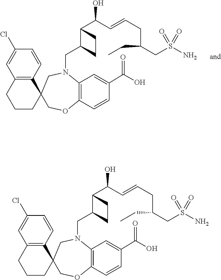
C12(COC3=C(N(CC4C(C(O)C=CCC(CC)CS(N)(=O)=O)CC4)C1)C=C(C(O)=O)C=C3)C1=C(CCC2)C=C(Cl)C=C1.C12(COC3=C(N(CC4C(C(O)C=CCC(CC)CS(N)(=O)=O)CC4)C1)C=C(C(O)=O)C=C3)C1=C(CCC2)C=C(Cl)C=C1
